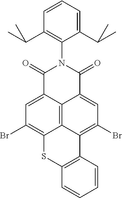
C12=C3C4=CC(Br)=C1SC1=C(C2=C(Br)C=C3C(=O)N(C2=C(C(C)C)C=CC=C2C(C)C)C4=O)C=CC=C1
